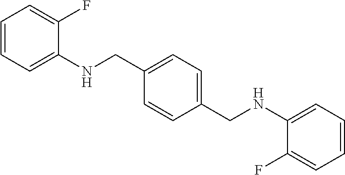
C1=CC(CNC2=CC=CC=C2F)=CC=C1CNC1=CC=CC=C1F
